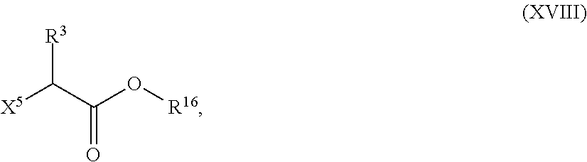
C([X5])(C(O[R16])=O)[R3]
